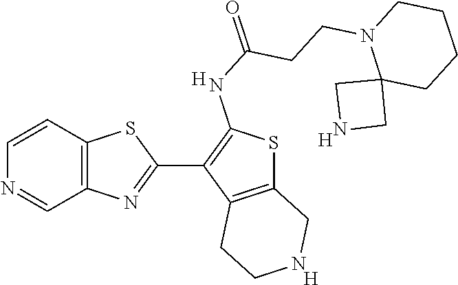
C12=C(C=CN=C1)SC(C1=C(NC(=O)CCN3C4(CCCC3)CNC4)SC3=C1CCNC3)=N2.[H].[H].[H]
